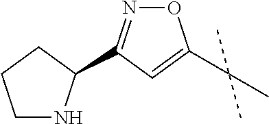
O1N=C(C2NCCC2)C=C1C(C)(C)C
